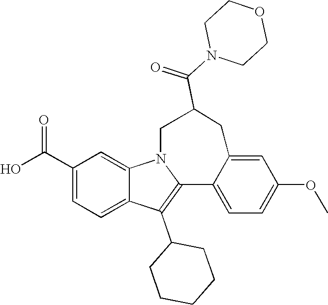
C1(C(O)=O)=CC=C2C(=C1)N1C(=C2C2CCCCC2)C2=CC=C(OC)C=C2CC(C(N2CCOCC2)=O)C1
